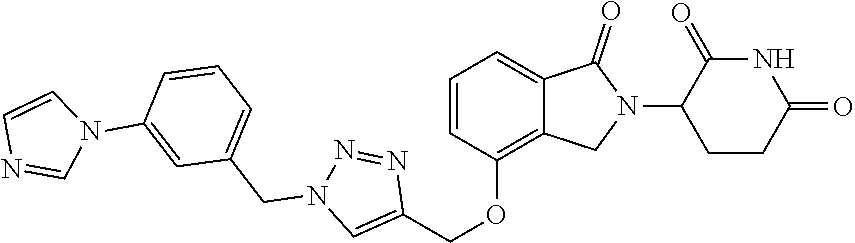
C1=CC(OCC2=CN(CC3=CC=CC(N4C=CN=C4)=C3)N=N2)=C2C(=C1)C(=O)N(C1CCC(=O)NC1=O)C2
